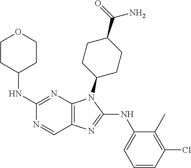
C1(NC2CCOCC2)=NC2=C(C=N1)N=C(NC1=CC=CC(Cl)=C1C)N2C1CCC(C(=O)N)CC1
